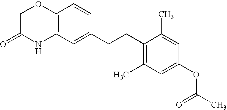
C12=C(C=C(CCC3=C(C)C=C(OC(C)=O)C=C3C)C=C1)NC(=O)CO2
